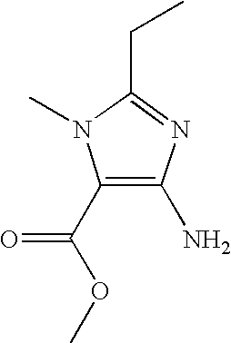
C1(C(OC)=O)=C(N)N=C(CC)N1C
